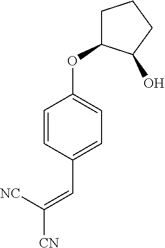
C1=CC(C=C([CN])[NC])=CC=C1OC1CCCC1O
